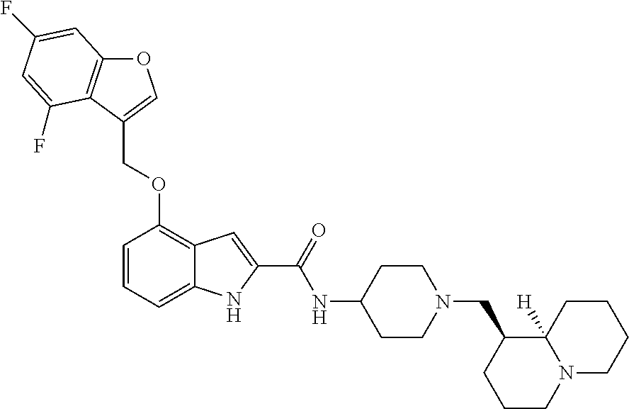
O1C2=C(C(COC3=C4C(=CC=C3)NC(C(=O)NC3CCN(CC5CCCN6CCCCC65[H])CC3)=C4)=C1)C(F)=CC(F)=C2
